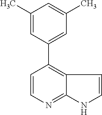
C1=CN=C2C(=C1C1=CC(C)=CC(C)=C1)C=CN2
